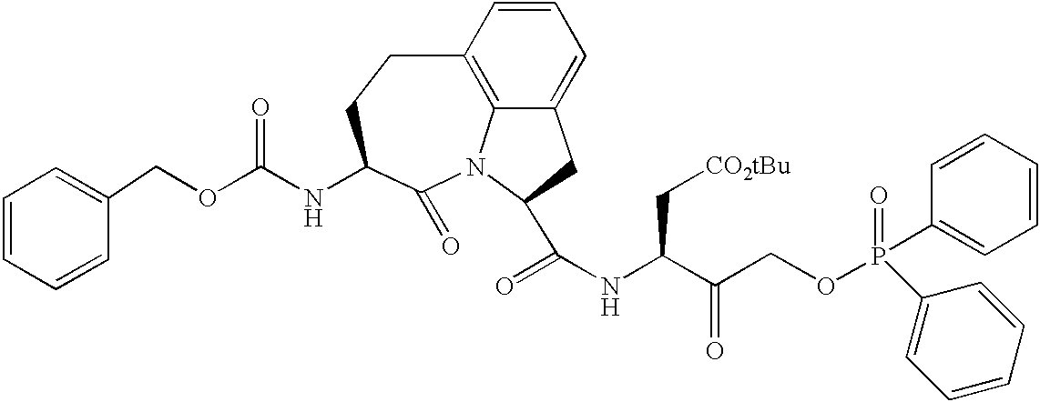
C1=CC=CC(COC(=O)NC2C(=O)N3C4=C(C=CC=C4CC3C(NC(C(COP(=O)(C3=CC=CC=C3)C3=CC=CC=C3)=O)C[CO2tBu])=O)CC2)=C1
